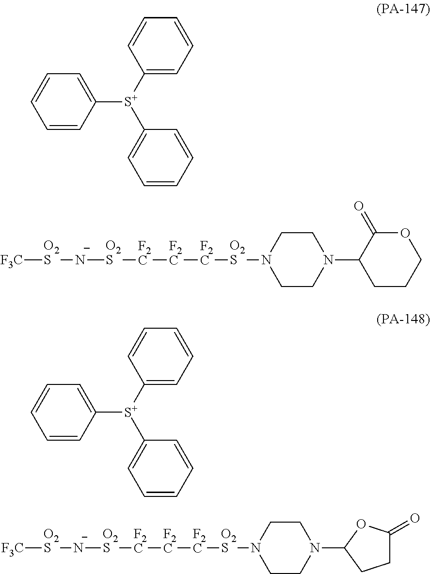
C1([S+](C2=CC=CC=C2)C2=CC=CC=C2)=CC=CC=C1.[F3C][O2S][N-][O2S][F2C][F2C][F2C][O2S]N1CCN(C2CCCOC2=O)CC1.C1([S+](C2=CC=CC=C2)C2=CC=CC=C2)=CC=CC=C1.[F3C][O2S][N-][O2S][F2C][F2C][F2C][O2S]N1CCN(C2CCC(=O)O2)CC1
